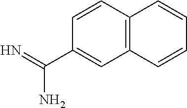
C12=C(C=CC(C(=N)N)=C1)C=CC=C2
